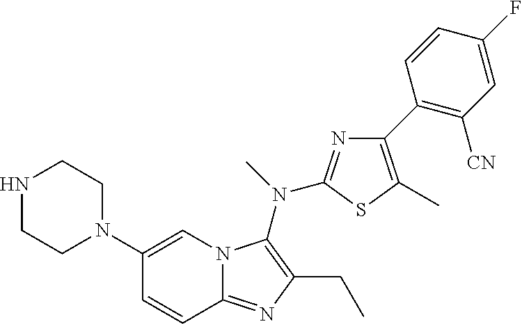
C1(N2CCNCC2)=CN2C(=NC(CC)=C2N(C)C2=NC(C3=C([CN])C=C(F)C=C3)=C(C)S2)C=C1
